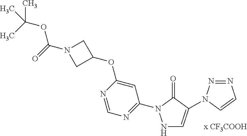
N1=NN(C2=CNN(C3=NC=NC(OC4CN(C(=O)OC(C)(C)C)C4)=C3)C2=O)C=C1
